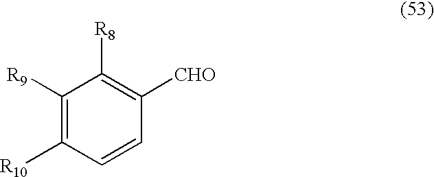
C1([R9])=C([R10])C=CC([CHO])=C1[R8]
